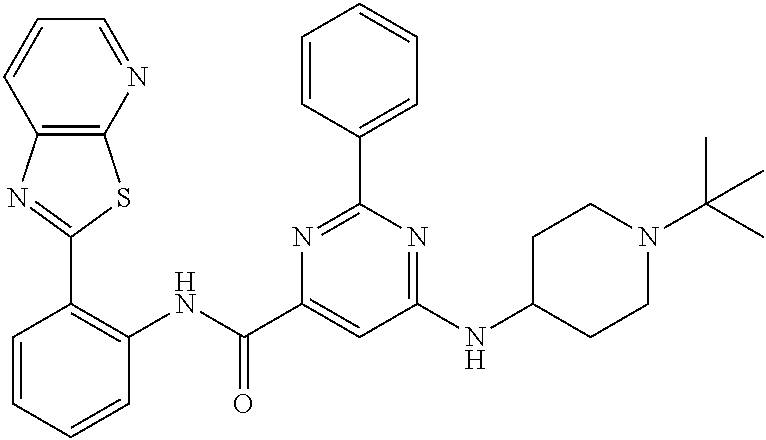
C1=CC=CC(NC(C2=CC(NC3CCN(C(C)(C)C)CC3)=NC(C3=CC=CC=C3)=N2)=O)=C1C1=NC2=C(S1)N=CC=C2
